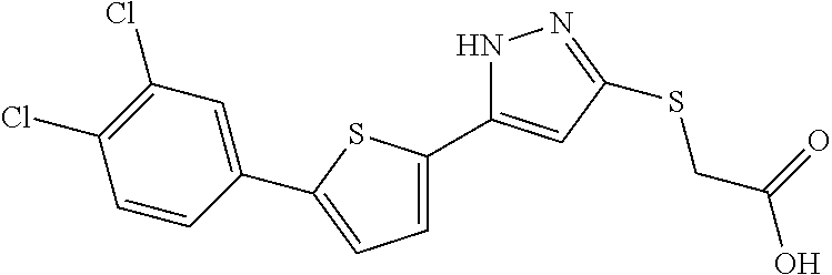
C1=C(C2=CC(SCC(O)=O)=NN2)SC(C2=CC(Cl)=C(Cl)C=C2)=C1
